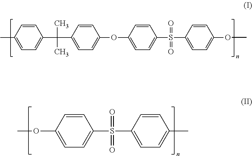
CC1=CC=C(C(C2=CC=C(OC3=CC=C(S(C4=CC=C(OC)C=C4)(=O)=O)C=C3)C=C2)(C)C)C=C1.O(C1=CC=C(S(C2=CC=C(C)C=C2)(=O)=O)C=C1)C
